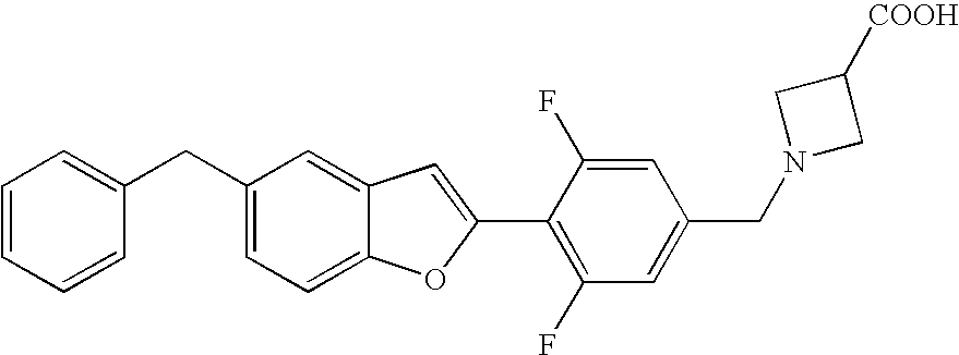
C1(CC2=CC=CC=C2)=CC=C2C(=C1)C=C(C1=C(F)C=C(CN3CC([COOH])C3)C=C1F)O2
